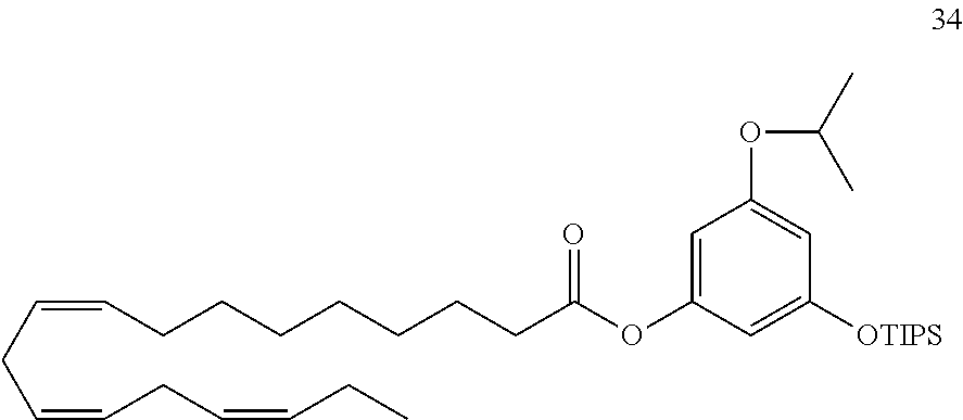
C1=C(OC(CCCCCCCC=CCC=CCC=CCC)=O)C=C([OTIPS])C=C1OC(C)C
